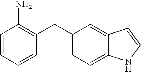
C1=CC=CC(CC2=CC=C3C(=C2)C=CN3)=C1N
